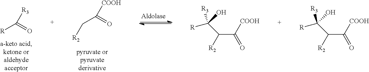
[R]C(=O)[R3].C(C(=O)[COOH])[R2].C(C([COOH])=O)([R2])C([R])(O)[R3].C(C([COOH])=O)([R2])C([R])(O)[R3]
